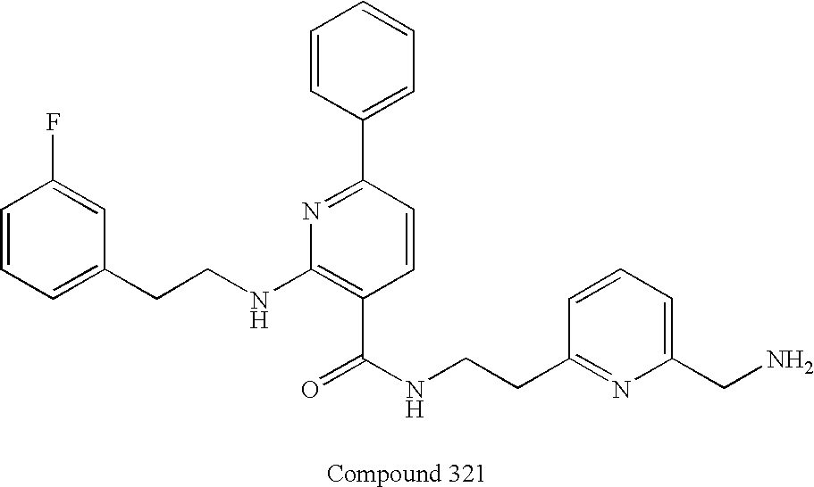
C1=CC=C(CCNC2=C(C(NCCC3=NC(CN)=CC=C3)=O)C=CC(C3=CC=CC=C3)=N2)C=C1F
